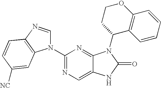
C1(N2C=NC3=C2C=C([NC])C=C3)=NC=C2C(=N1)N(C1C3=C(OCC1)C=CC=C3)C(=O)N2
